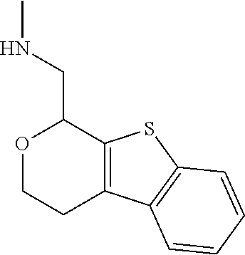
C12=C(SC3=C1C=CC=C3)C(CNC)OCC2
